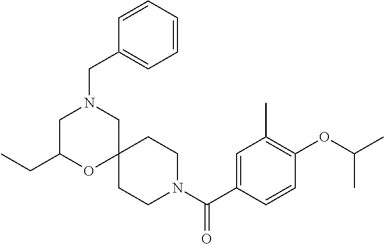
C1=C(C(N2CCC3(CC2)CN(CC2=CC=CC=C2)CC(CC)O3)=O)C=CC(OC(C)C)=C1C
